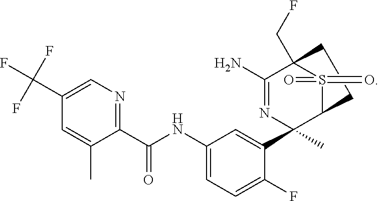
C1(C(F)(F)F)=CN=C(C(NC2=CC=C(F)C(C3(C)N=C(N)C4(CF)S(=O)(=O)C3CC4)=C2)=O)C(C)=C1
